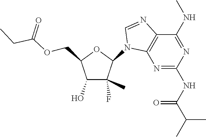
C(C(OCC1C(O)C(C)(F)C(N2C3=C(C(NC)=NC(NC(=O)C(C)C)=N3)N=C2)O1)=O)C
